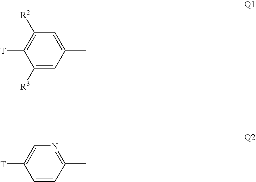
C1([R3])=CC(C)=CC([R2])=C1[T].C1=CC(C)=NC=C1[T]
